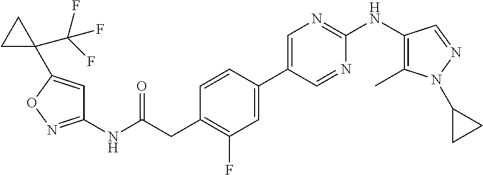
C1(NC(=O)CC2=C(F)C=C(C3=CN=C(NC4=C(C)N(C5CC5)N=C4)N=C3)C=C2)=NOC(C2(C(F)(F)F)CC2)=C1
